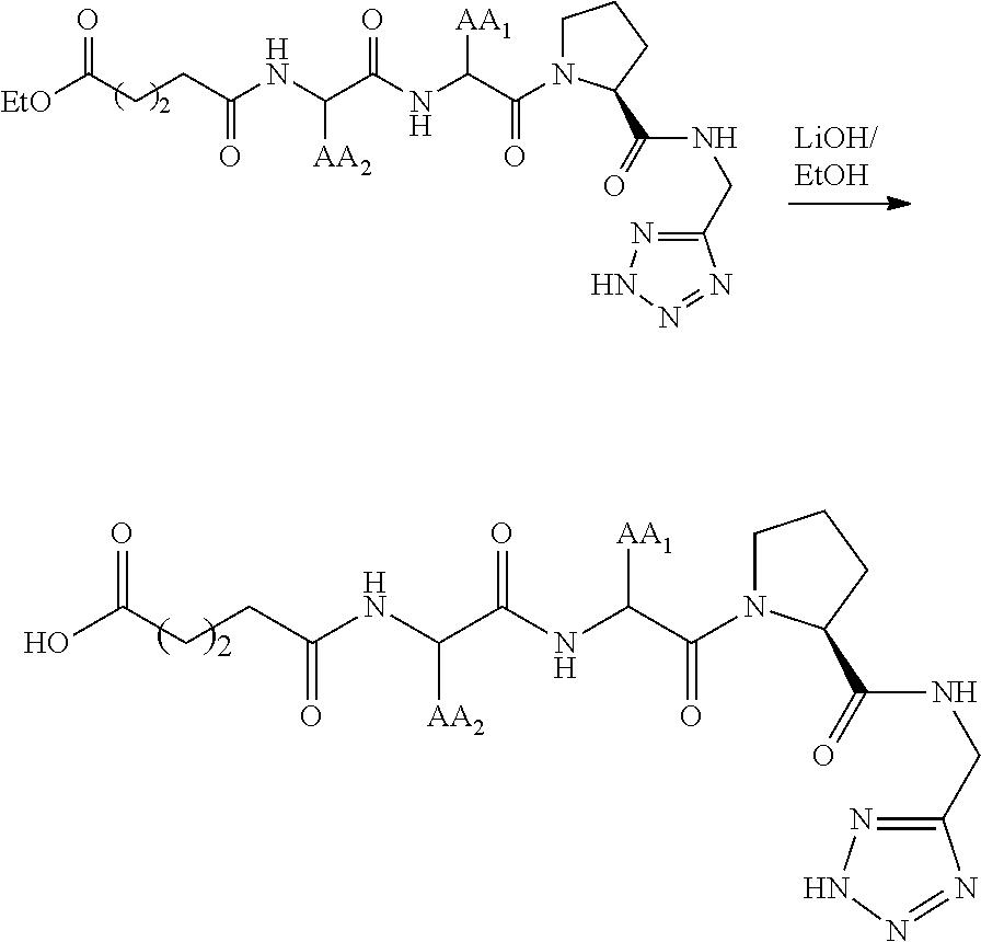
C(CC(NC(C(NC([AA1])C(=O)N1CCCC1C(NCC1=NNN=N1)=O)=O)[AA2])=O)C([EtO])=O.C(CC(NC(C(NC([AA1])C(=O)N1CCCC1C(NCC1=NNN=N1)=O)=O)[AA2])=O)C(O)=O
